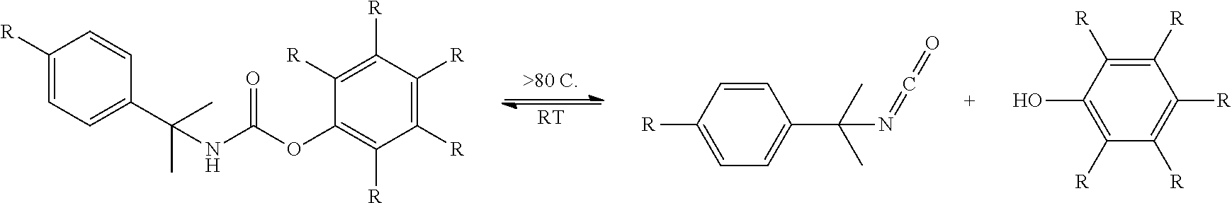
C1([R])=CC=C(C(C)(C)NC(OC2=C([R])C([R])=C([R])C([R])=C2[R])=O)C=C1.[RT].C1=CC([R])=CC=C1C(C)(C)N=C=O.C1([R])=C([R])C(O)=C([R])C([R])=C1[R]
